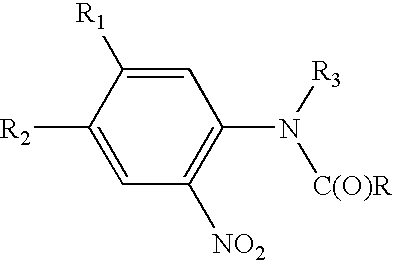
C1([R2])=CC([NO2])=C(N([R3])[C(O)R])C=C1[R1]
